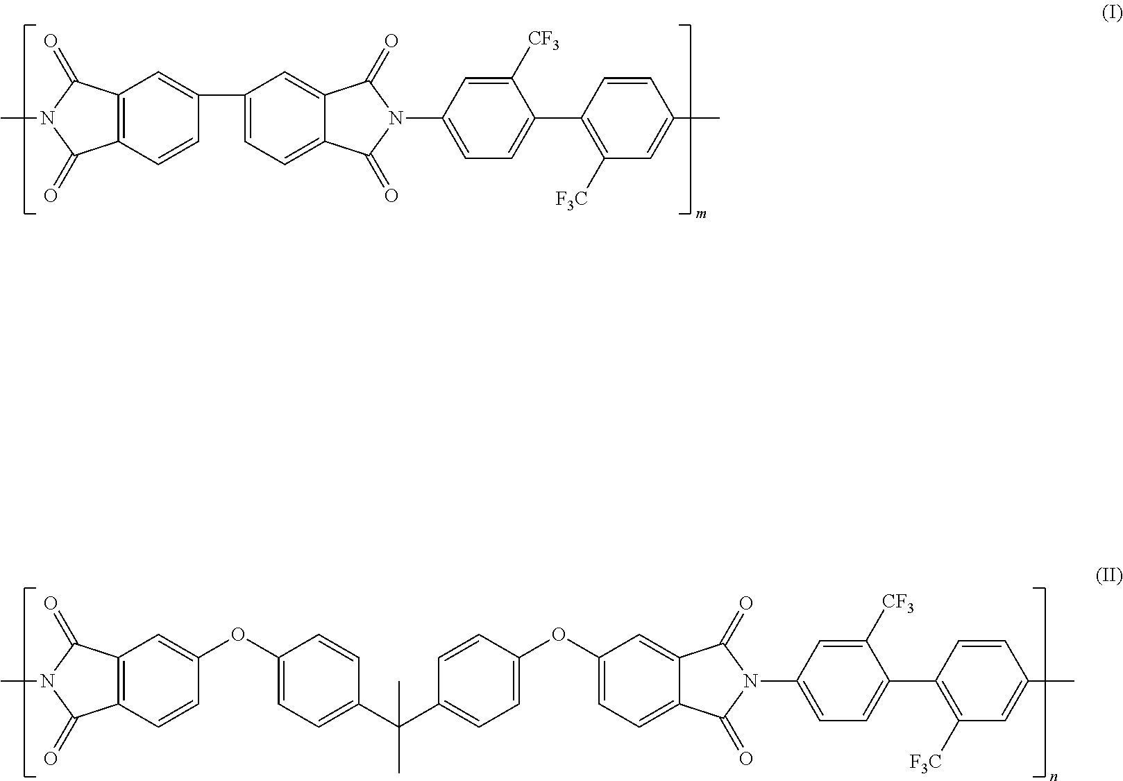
C12=C(C=CC(C3=CC=C4C(=C3)C(=O)N(C3=CC=C(C5=C([F3C])C=C(C)C=C5)C([CF3])=C3)C4=O)=C1)C(=O)N(C)C2=O.C12=C(C=CC(OC3=CC=C(C(C4=CC=C(OC5=CC=C6C(=C5)C(=O)N(C5=CC=C(C7=C([F3C])C=C(C)C=C7)C([CF3])=C5)C6=O)C=C4)(C)C)C=C3)=C1)C(=O)N(C)C2=O
